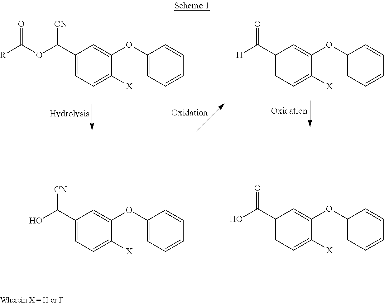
C1(C([H])=O)=CC=C([X])C(OC2=CC=CC=C2)=C1.C1(C(OC([R])=O)[CN])=CC=C([X])C(OC2=CC=CC=C2)=C1.C1(C(O)[CN])=CC=C([X])C(OC2=CC=CC=C2)=C1.C1(C(O)=O)=CC=C([X])C(OC2=CC=CC=C2)=C1
